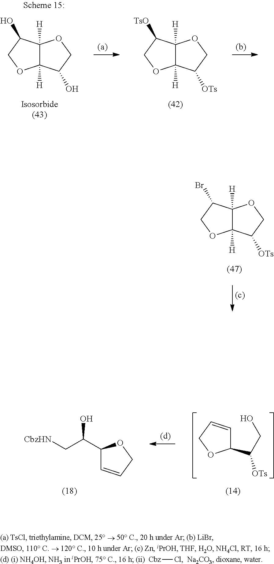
C1(C(CO)[OTs])C=CCO1.C1(C(O)C[CbzHN])C=CCO1.[Cbz]Cl.C12([H])C([H])(C([OTs])CO1)OCC2Br.C12([H])C([H])(C([OTs])CO1)OCC2[TsO].C12([H])C([H])(C(O)CO1)OCC2O
